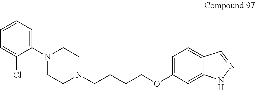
N1(C2=CC=CC=C2Cl)CCN(CCCCOC2=CC=C3C(=C2)NN=C3)CC1
